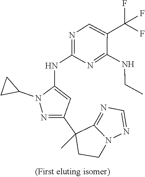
N1=CN=C2C(C3=NN(C4CC4)C(NC4=NC=C(C(F)(F)F)C(NCC)=N4)=C3)(C)CCN12
